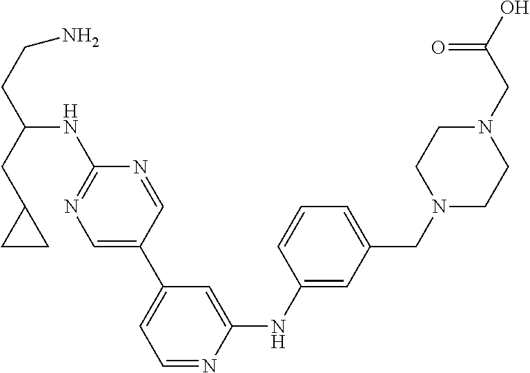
C1=NC(NC(CCN)CC2CC2)=NC=C1C1=CC=NC(NC2=CC(CN3CCN(CC(O)=O)CC3)=CC=C2)=C1
